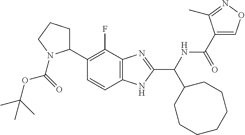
C1(C2=C(F)C3=C(C=C2)NC(C(NC(C2=CON=C2C)=O)C2CCCCCCC2)=N3)CCCN1C(=O)OC(C)(C)C
